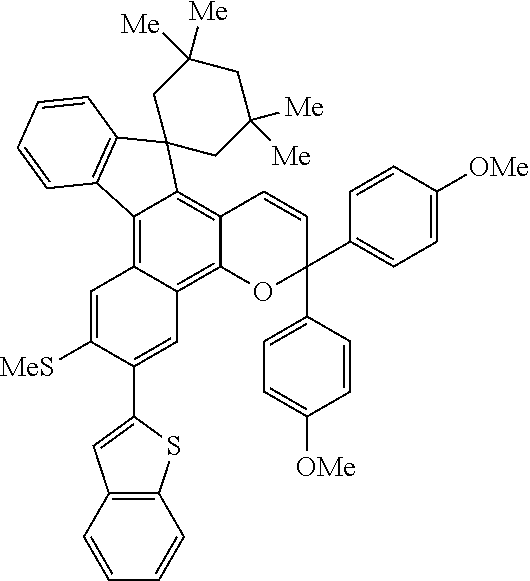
C12=C3C(=C4C(=C1C1(C5=C2C=CC=C5)CC([Me])([Me])CC([Me])([Me])C1)C=CC(C1=CC=C([OMe])C=C1)(C1=CC=C([OMe])C=C1)O4)C=C(C1=CC2=C(S1)C=CC=C2)C([MeS])=C3
